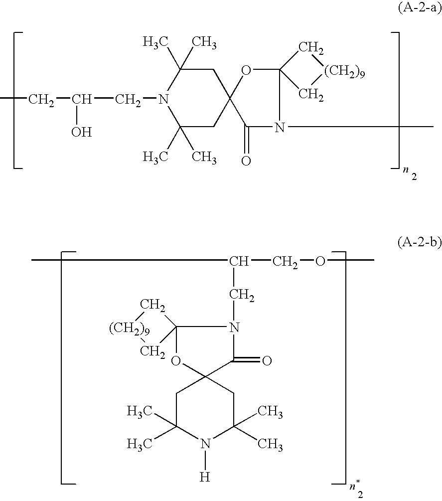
CCC(CN1C(C)(C)CC2(CC1(C)C)C(=O)N(C)C1(O2)C[(CH2)9]C1)O.C1C(C)(C)N([H])C(C)(C)CC12C(=O)N(CC(COC)C)C1(O2)C[(CH2)9]C1
